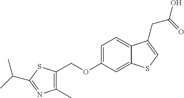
C(OC1=CC=C2C(=C1)SC=C2CC(=O)O)C1=C(C)N=C(C(C)C)S1
